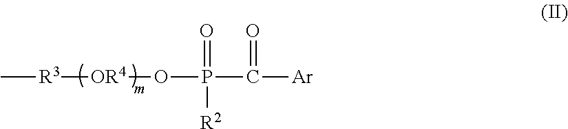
C[R3][OR4]OP(C([Ar])=O)(=O)[R2]
